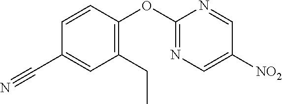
C1=CC(C#N)=CC(CC)=C1OC1=NC=C([NO2])C=N1
